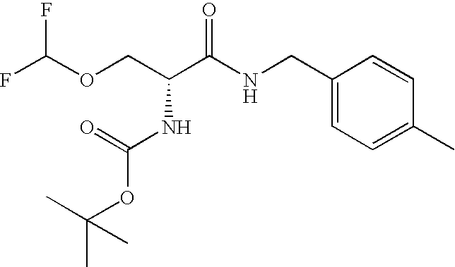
FC(OCC(C(NCC1=CC=C(C)C=C1)=O)NC(OC(C)(C)C)=O)F
